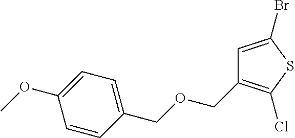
C1=C(Br)SC(Cl)=C1COCC1=CC=C(OC)C=C1
